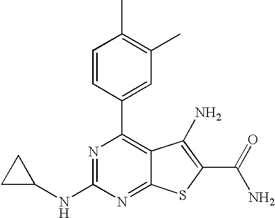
C1=CC(C2=C3C(=NC(NC4CC4)=N2)SC(C(N)=O)=C3N)=CC(C)=C1C
